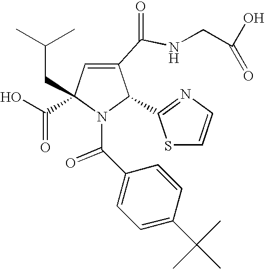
C1(C(NCC(=O)O)=O)=CC(C(=O)O)(CC(C)C)N(C(C2=CC=C(C(C)(C)C)C=C2)=O)C1C1=NC=CS1
